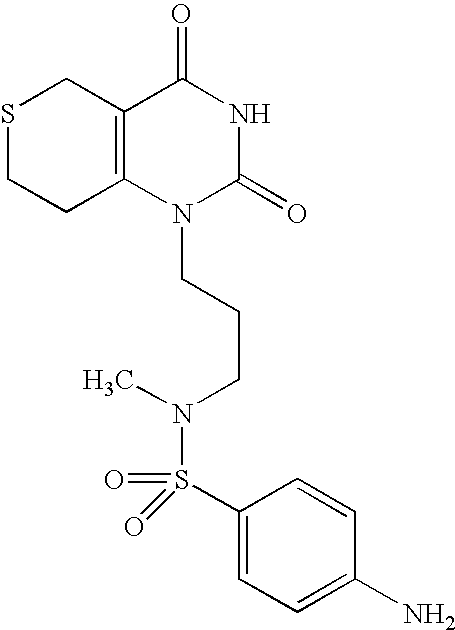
S1CCC2=C(C1)C(=O)NC(=O)N2CCCN(C)S(=O)(=O)C1=CC=C(N)C=C1
